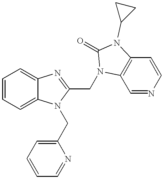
C1=CC=C2C(=C1)N=C(CN1C3=C(C=CN=C3)N(C3CC3)C1=O)N2CC1=CC=CC=N1
